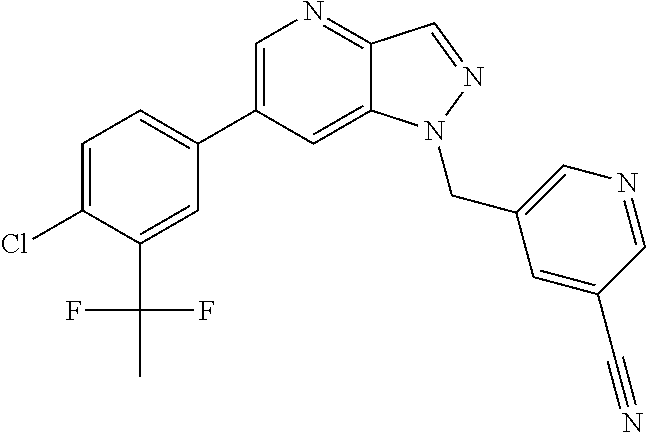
C1(C2=CC=C(Cl)C(C(F)(F)C)=C2)=CN=C2C(=C1)N(CC1=CN=CC(C#N)=C1)N=C2
